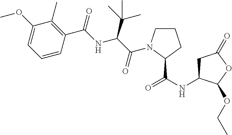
C1(OC)=CC=CC(C(=O)NC(C(C)(C)C)C(=O)N2CCCC2C(NC2CC(=O)OC2OCC)=O)=C1C
